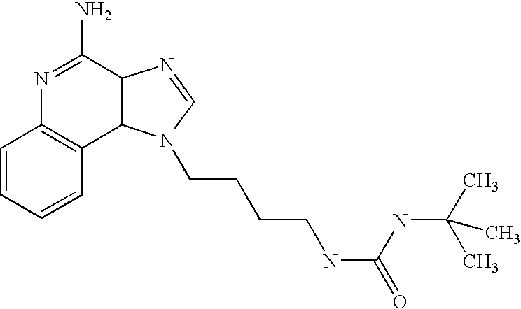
C1=CC=CC2=C1N=C(N)C1C2N(CCCCNC(NC(C)(C)C)=O)C=N1
